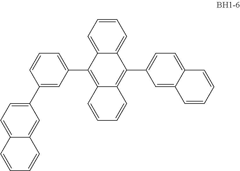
C1=CC=C2C(=C1)C(C1=CC=C3C(=C1)C=CC=C3)=C1C(=C2C2=CC=CC(C3=CC=C4C(=C3)C=CC=C4)=C2)C=CC=C1
